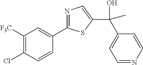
C1([F3C])=C(Cl)C=CC(C2=NC=C(C(C)(C3=CC=NC=C3)O)S2)=C1
